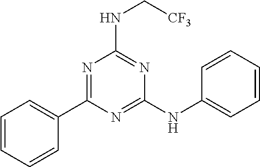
N(C[CF3])C1=NC(NC2=CC=CC=C2)=NC(C2=CC=CC=C2)=N1
